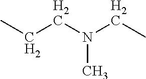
C(CN(CC)C)C
